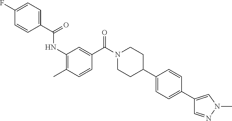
C1(C(=O)NC2=C(C)C=CC(C(N3CCC(C4=CC=C(C5=CN(C)N=C5)C=C4)CC3)=O)=C2)=CC=C(F)C=C1
